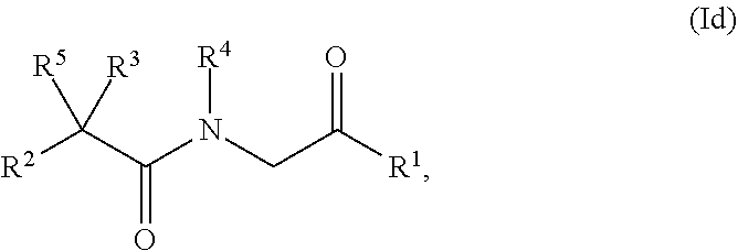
[R2]C(C(N(CC([R1])=O)[R4])=O)([R3])[R5]
